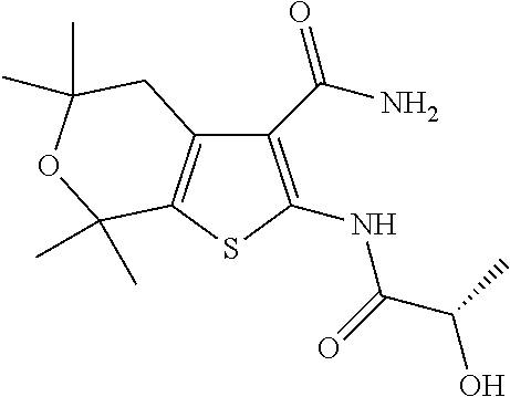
C12=C(SC(NC(=O)C(O)C)=C1C(N)=O)C(C)(C)OC(C)(C)C2
